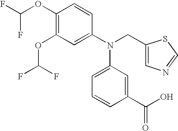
C1(OC(F)F)=C(OC(F)F)C=C(N(CC2=CN=CS2)C2=CC=CC(C(=O)O)=C2)C=C1
